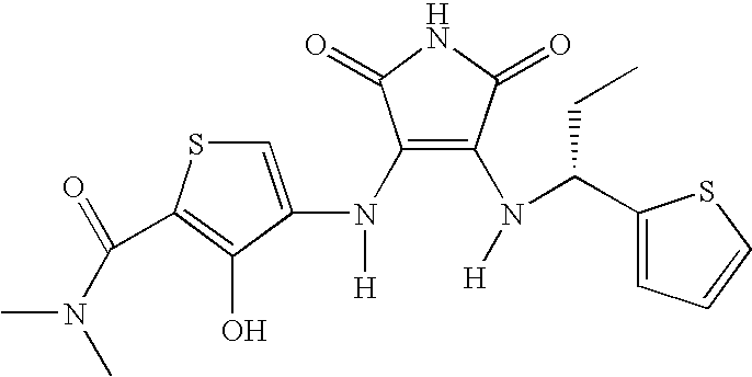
C1(N(C2=CSC(C(=O)N(C)C)=C2O)[H])=C(N(C(C2=CC=CS2)CC)[H])C(=O)NC1=O
